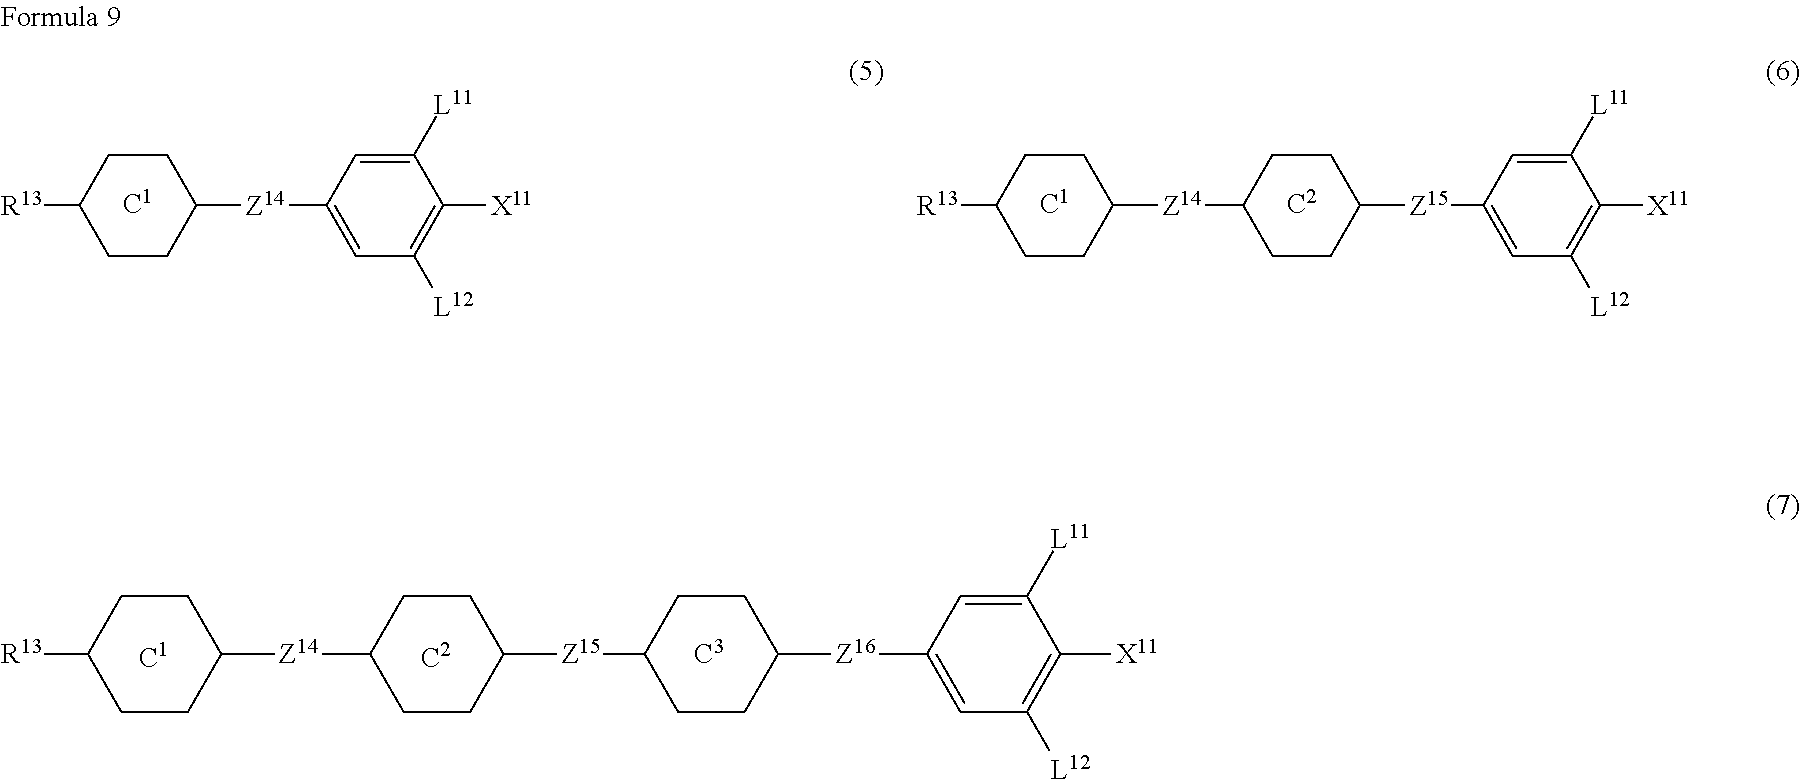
C1([R13])CCC([Z14]C2=CC([L12])=C([X11])C([L11])=C2)CC1.C1([R13])CCC([Z14]C2CCC([Z15]C3=CC([L12])=C([X11])C([L11])=C3)CC2)CC1.C1([R13])CCC([Z14]C2CCC([Z15]C3CCC([Z16]C4=CC([L12])=C([X11])C([L11])=C4)CC3)CC2)CC1
